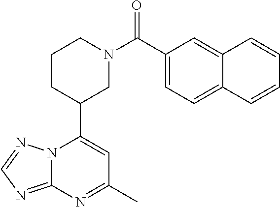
N12C(=NC=N1)N=C(C)C=C2C1CN(C(C2=CC=C3C(=C2)C=CC=C3)=O)CCC1
